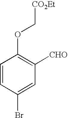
C1=CC(Br)=CC([CHO])=C1OC[CO2Et]
